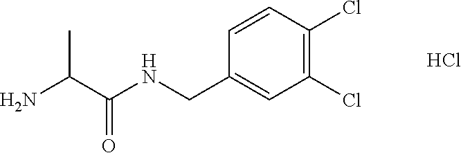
NC(C(NCC1=CC(Cl)=C(Cl)C=C1)=O)C.Cl
